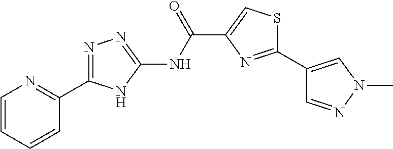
C1(C(=O)NC2=NN=C(C3=NC=CC=C3)N2)=CSC(C2=CN(C)N=C2)=N1
